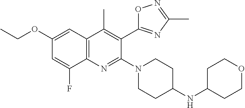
C1(OCC)=CC2=C(N=C(N3CCC(NC4CCOCC4)CC3)C(C3=NC(C)=NO3)=C2C)C(F)=C1
